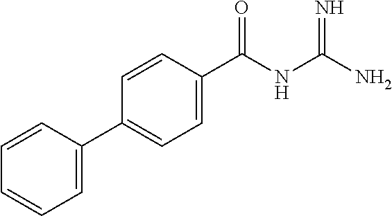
C1(C(NC(=N)N)=O)=CC=C(C2=CC=CC=C2)C=C1
